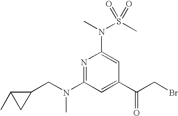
N1=C(N(CC2C(C)C2)C)C=C(C(CBr)=O)C=C1N(C)S(C)(=O)=O
